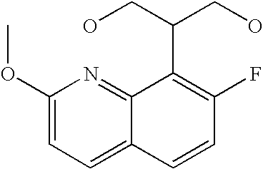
C1(OC)=CC=C2C(=N1)C(C(CO)CO)=C(F)C=C2
